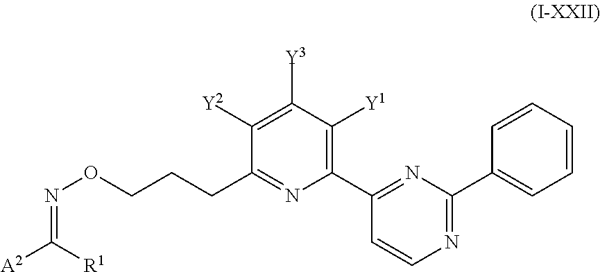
C1(C2=NC(C3=CC=CC=C3)=NC=C2)=C([Y1])C([Y3])=C([Y2])C(CCCON=C([A2])[R1])=N1
